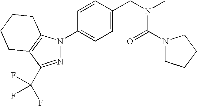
N1=C(C(F)(F)F)C2=C(N1C1=CC=C(CN(C(=O)N3CCCC3)C)C=C1)CCCC2
